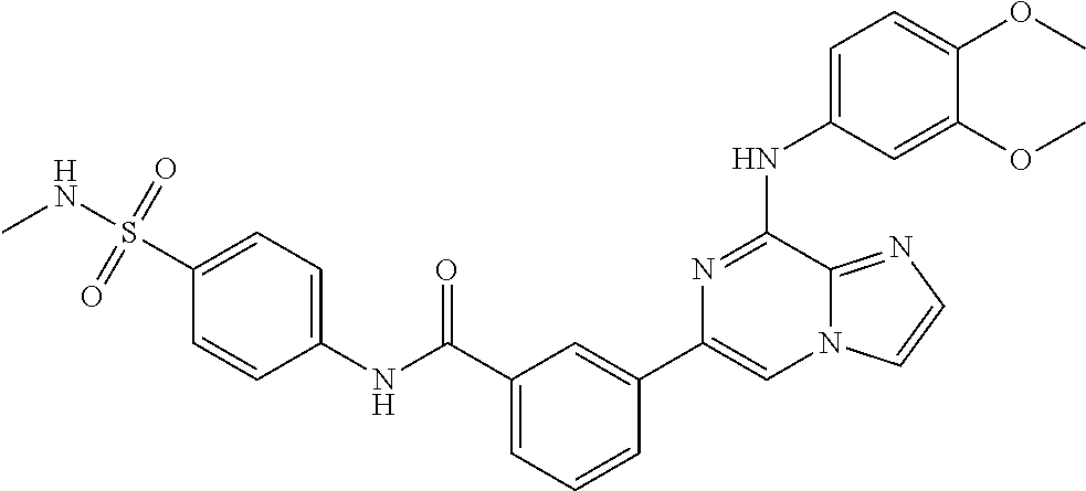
C1=C(NC2=NC(C3=CC(C(=O)NC4=CC=C(S(NC)(=O)=O)C=C4)=CC=C3)=CN3C2=NC=C3)C=C(OC)C(OC)=C1
